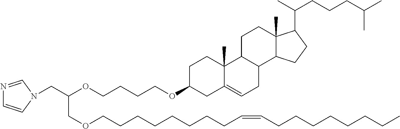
C(C(OCCCCOC1CC2=CCC3C(C2(C)CC1)CCC1(C)C3CCC1C(C)CCCC(C)C)COCCCCCCCCC=CCCCCCCCC)N1C=CN=C1
